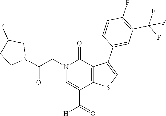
N1(CC(N2CC(F)CC2)=O)C=C(C(=O)[H])C2=C(C1=O)C(C1=CC(C(F)(F)F)=C(F)C=C1)=CS2
